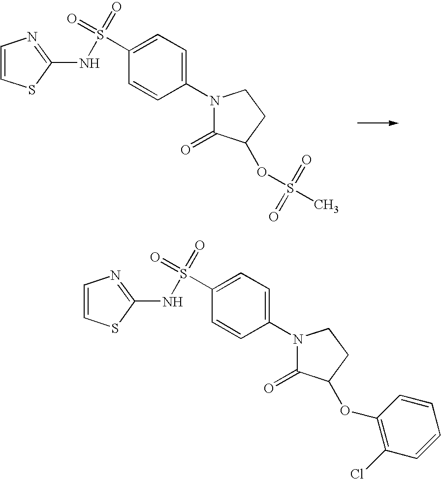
C1=CSC(NS(C2=CC=C(N3C(=O)C(OS(=O)(=O)C)CC3)C=C2)(=O)=O)=N1.C1=CSC(NS(C2=CC=C(N3C(=O)C(OC4=C(Cl)C=CC=C4)CC3)C=C2)(=O)=O)=N1
